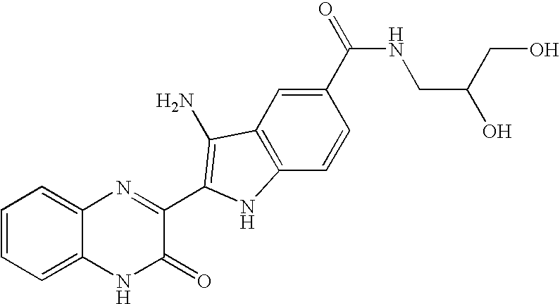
C1=C2C(=CC=C1)N=C(C1=C(N)C3=C(C=CC(C(NCC(O)CO)=O)=C3)N1)C(=O)N2
